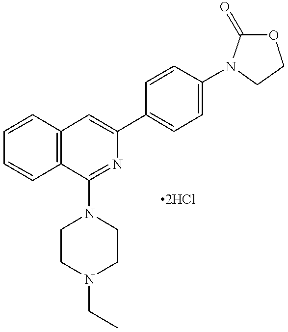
C12=C(C=CC=C1)C(N1CCN(CC)CC1)=NC(C1=CC=C(N3CCOC3=O)C=C1)=C2
